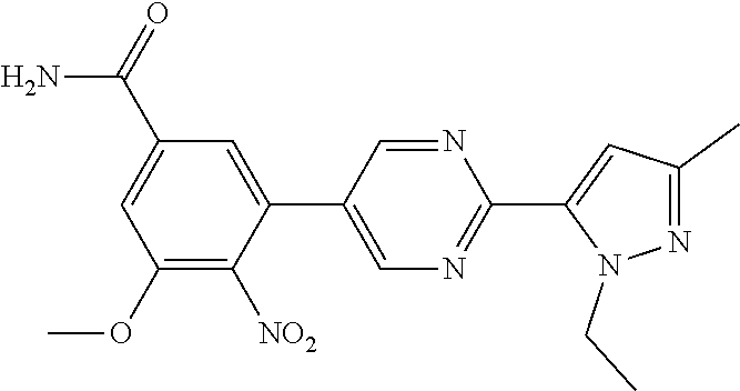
C1(C(=O)N)=CC(OC)=C([NO2])C(C2=CN=C(C3=CC(C)=NN3CC)N=C2)=C1
